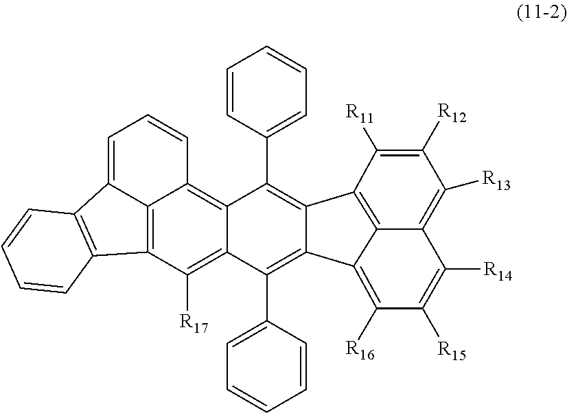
C12=C3C([R17])=C4C(=C1C=CC=C2C1=C3C=CC=C1)C(C1=CC=CC=C1)=C1C(=C4C2=CC=CC=C2)C2=C([R16])C([R15])=C([R14])C3=C([R13])C([R12])=C([R11])C1=C32
